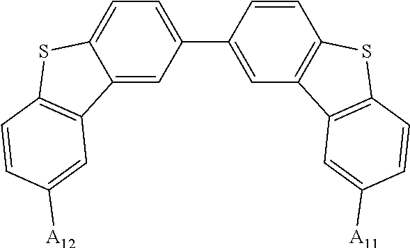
C12=CC(C3=CC4=C(C=C3)SC3=C4C=C([A11])C=C3)=CC=C1SC1=C2C=C([A12])C=C1
